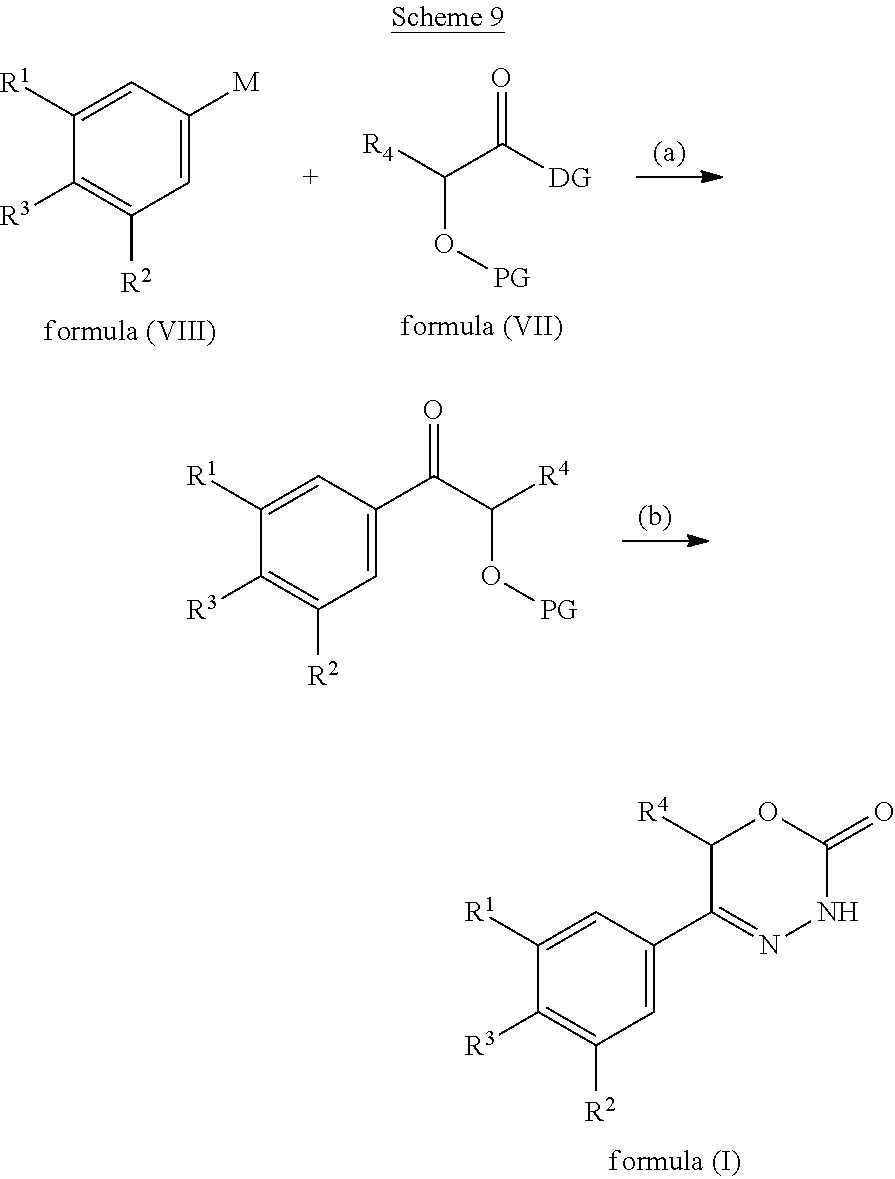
C1([R1])=CC(C(C(O[PG])[R4])=O)=CC([R2])=C1[R3].C1([R1])=CC(C2=NNC(=O)OC2[R4])=CC([R2])=C1[R3].O=C(C(O[PG])[R4])[DG].C1([R1])=CC([M])=CC([R2])=C1[R3]
